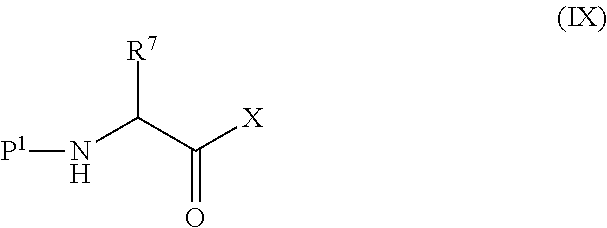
N(C(C([X])=O)[R7])[P1]
